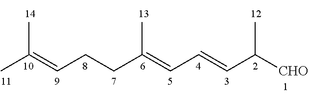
CC(=CCCC(=CC=CC([CHO])C)C)C
